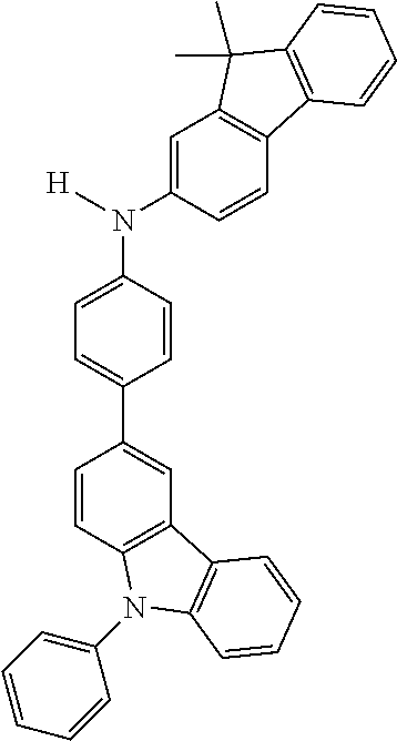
C1=CC2=C(C=C1C1=CC=C(N([H])C3=CC4=C(C=C3)C3=C(C4(C)C)C=CC=C3)C=C1)C1=C(N2C2=CC=CC=C2)C=CC=C1
